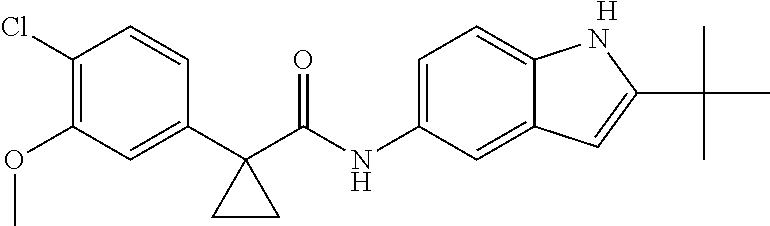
C1(C2(C(NC3=CC=C4C(=C3)C=C(C(C)(C)C)N4)=O)CC2)=CC(OC)=C(Cl)C=C1.[H]
